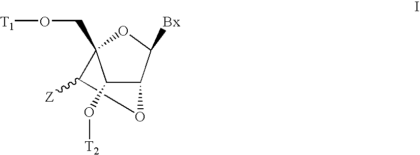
C12C([Bx])OC(CO[T1])(C([Z])O1)C2O[T2]
